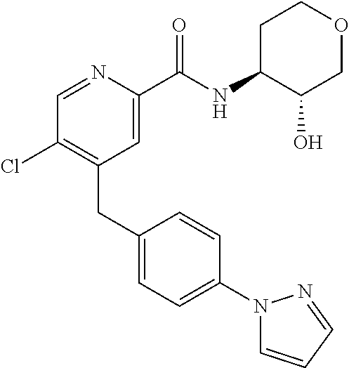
C1=NC(C(NC2CCOCC2O)=O)=CC(CC2=CC=C(N3C=CC=N3)C=C2)=C1Cl
